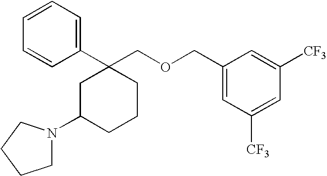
C1=CC=C(C2(COCC3=CC([CF3])=CC([CF3])=C3)CC(N3CCCC3)CCC2)C=C1
